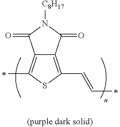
C12=C(C)SC(C=CC)=C1C(=O)N([C8H17])C2=O
